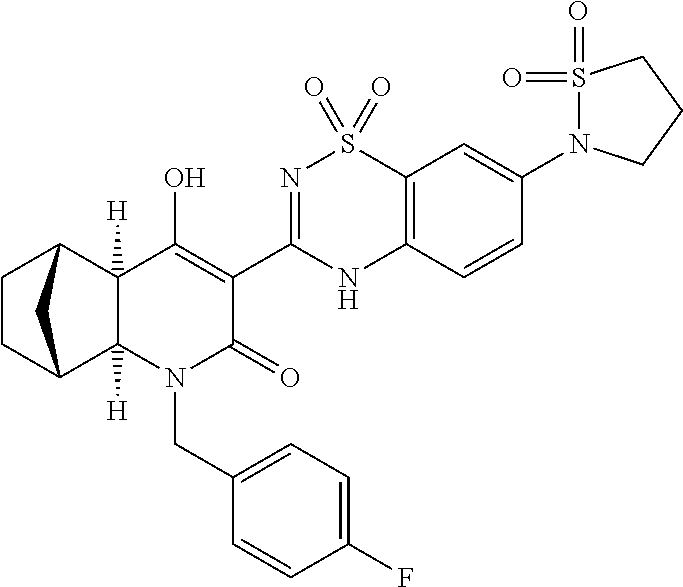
C1(O)=C(C2=NS(=O)(=O)C3=C(N2)C=CC(N2S(=O)(=O)CCC2)=C3)C(=O)N(CC2=CC=C(F)C=C2)C2([H])C1([H])C1CCC2C1
